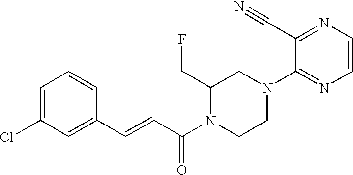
C1(C=CC(N2CCN(C3=NC=CN=C3C#N)CC2CF)=O)=CC(Cl)=CC=C1
